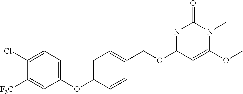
C1(Cl)=CC=C(OC2=CC=C(COC3=NC(=O)N(C)C(OC)=C3)C=C2)C=C1[F3C]
